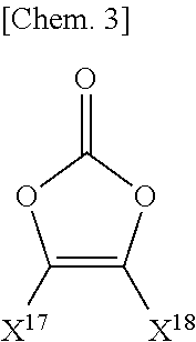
O=C1OC([X17])=C([X18])O1
